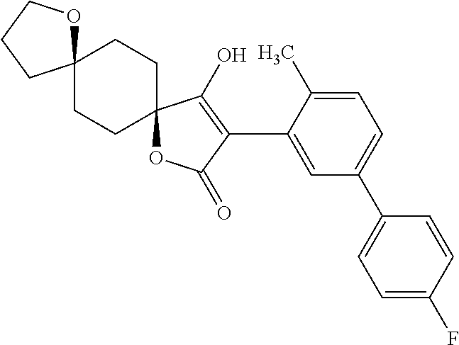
C1=C(C)C(C2=C(O)C3(OC2=O)CCC2(CC3)OCCC2)=CC(C2=CC=C(F)C=C2)=C1
